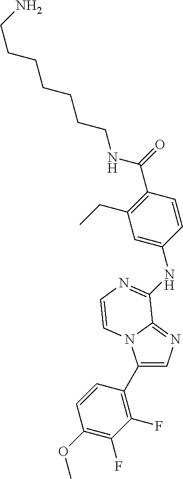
C1(C(NCCCCCCCN)=O)=C(CC)C=C(NC2=NC=CN3C(C4=C(F)C(F)=C(OC)C=C4)=CN=C32)C=C1
